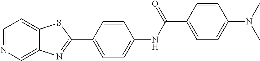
C1=NC=C2C(=C1)SC(C1=CC=C(NC(C3=CC=C(N(C)C)C=C3)=O)C=C1)=N2
